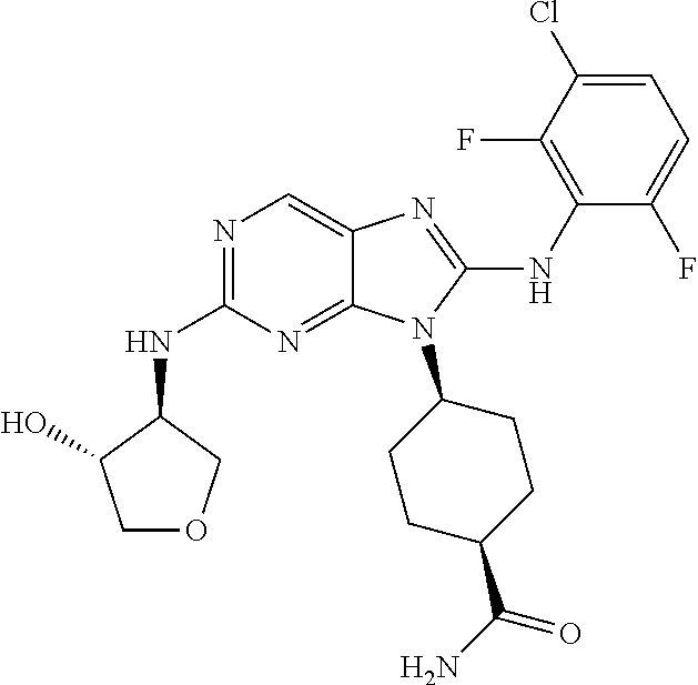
N1=C(NC2C(O)COC2)N=C2C(=C1)N=C(NC1=C(F)C(Cl)=CC=C1F)N2C1CCC(C(N)=O)CC1
